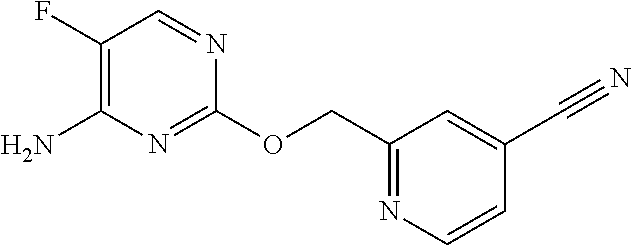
C1(OCC2=NC=CC(C#N)=C2)=NC(N)=C(F)C=N1
